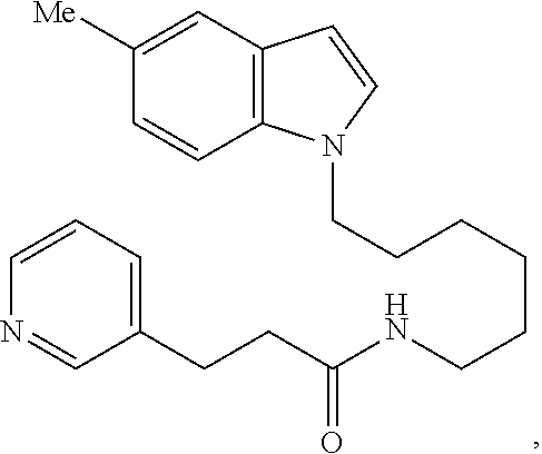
C12=C(C=C([Me])C=C1)C=CN2CCCCCCNC(CCC1=CC=CN=C1)=O
